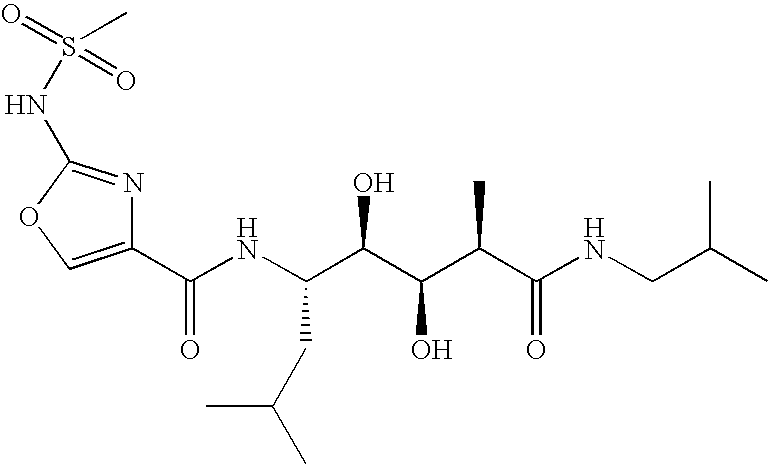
C1(C(NC(C(C(C(C(NCC(C)C)=O)C)O)O)CC(C)C)=O)=COC(NS(=O)(=O)C)=N1
